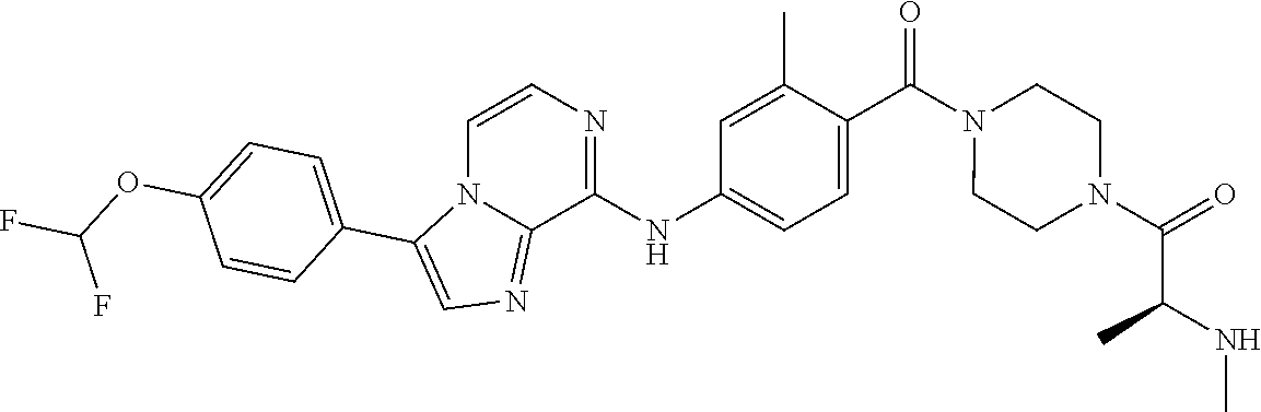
C1(C(N2CCN(C(=O)C(C)NC)CC2)=O)=CC=C(NC2=NC=CN3C2=NC=C3C2=CC=C(OC(F)F)C=C2)C=C1C
